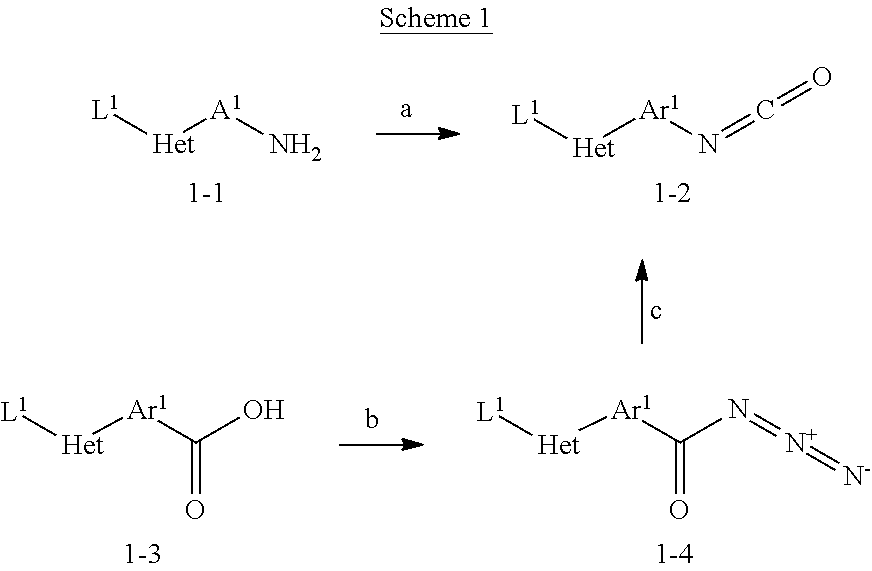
[L1][Het][A1]N.[L1][Het][Ar1]N=C=O.[L1][Het][Ar1]C(=O)N=[N+]=[N-].[L1][Het][Ar1]C(=O)O
